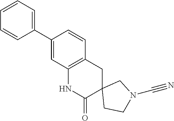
C12(CCN(C#N)C1)CC1=C(NC2=O)C=C(C2=CC=CC=C2)C=C1
